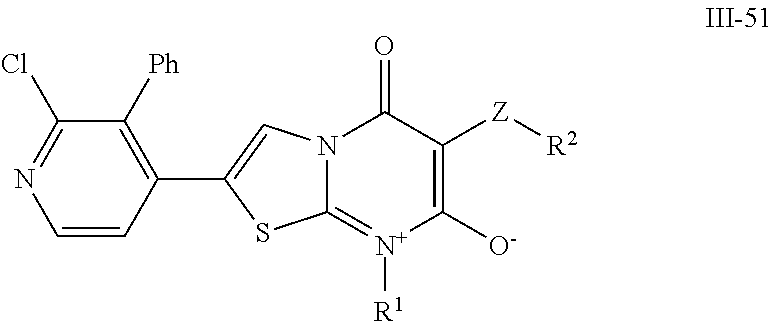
N12C(=[N+]([R1])C([O-])=C([Z][R2])C1=O)SC(C1=C([Ph])C(Cl)=NC=C1)=C2
